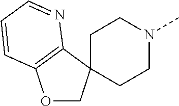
C1CN(C)CCC12COC1=C2N=CC=C1
